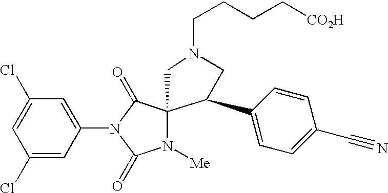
C1=C(Cl)C=C(N2C(=O)C3(N([Me])C2=O)CN(CCCC[CO2H])CC3C2=CC=C(C#N)C=C2)C=C1Cl
